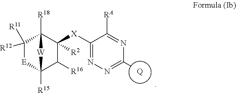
C1([X]C2([R2])C3([R18])C([R12])([R11])[E]C([R15])(C2[R16])[W]3)=NN=C([Q])N=C1[RA]
